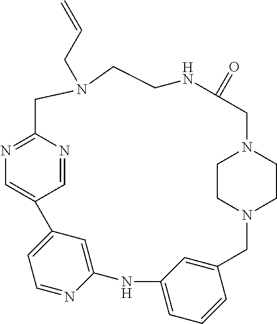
C1=NC2=NC=C1C1=CC=NC(=C1)NC1=CC=CC(=C1)CN1CCN(CC1)CC(=O)NCCN(CC=C)C2
